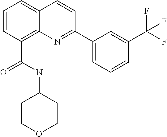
C(C1=C2C(=CC=C1)C=CC(C1=CC=CC(C(F)(F)F)=C1)=N2)(NC1CCOCC1)=O
